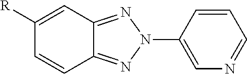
C12=NN(C3=CN=CC=C3)N=C1C=C([R])C=C2
